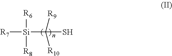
[R7][Si](C(S)([R9])[R10])([R6])[R8]
